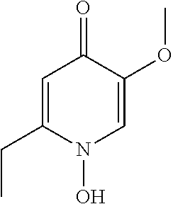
C1=C(CC)N(O)C=C(OC)C1=O
